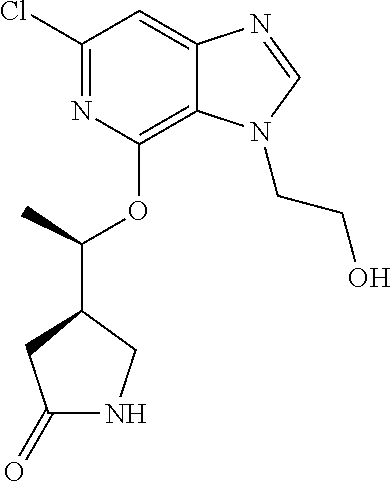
C1(Cl)=NC(OC(C2CC(=O)NC2)C)=C2C(=C1)N=CN2CCO
